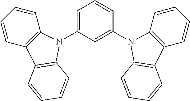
C1=CC=CC2=C1C1=C(N2C2=CC=CC(N3C4=C(C=CC=C4)C4=C3C=CC=C4)=C2)C=CC=C1
